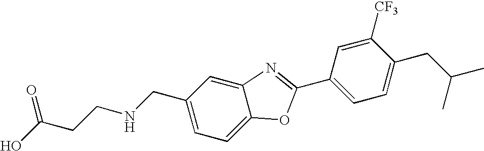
OC(CCNCC1=CC=C2C(=C1)N=C(C1=CC=C(CC(C)C)C([CF3])=C1)O2)=O
